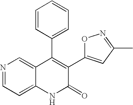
N1=CC=C2C(=C1)C(C1=CC=CC=C1)=C(C1=CC(C)=NO1)C(=O)N2
